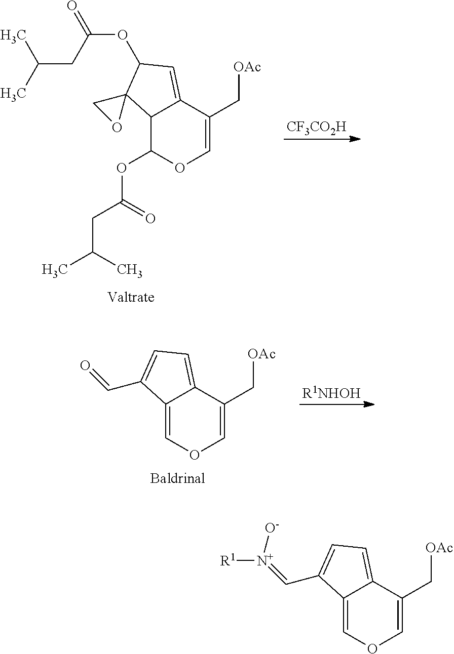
C12=COC=C(C[OAc])C1=CC=C2C=[N+]([R1])[O-].C12C(OC(CC(C)C)=O)OC=C(C[OAc])C1=CC(OC(=O)CC(C)C)C21CO1.[CF3CO2H].C12=COC=C(C[OAc])C1=CC=C2C=O.[R1NHOH]
